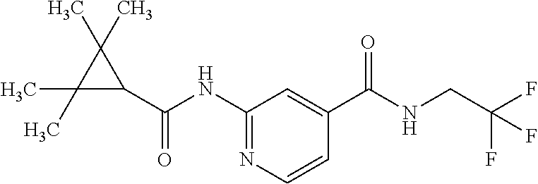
C1(C(=O)NC2=NC=CC(C(NCC(F)(F)F)=O)=C2)C(C)(C)C1(C)C
